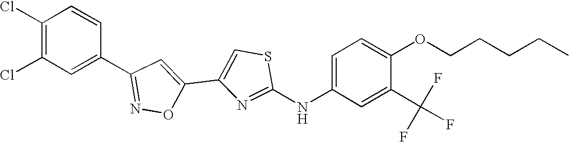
C1(C2=CSC(NC3=CC=C(OCCCCC)C(C(F)(F)F)=C3)=N2)=CC(C2=CC(Cl)=C(Cl)C=C2)=NO1
